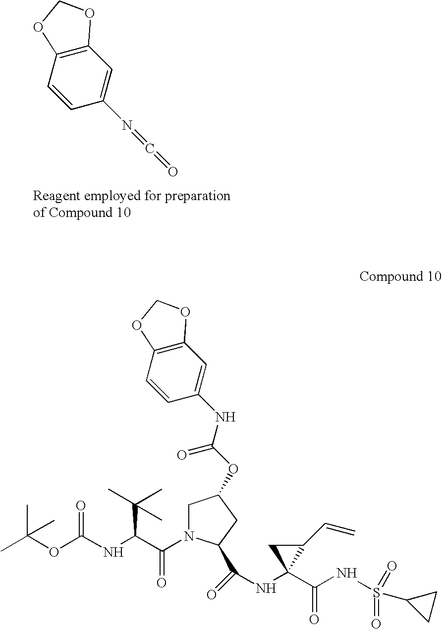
C12=C(C=CC(N=C=O)=C1)OCO2.CC(OC(NC(C(N1CC(OC(=O)NC2=CC3=C(C=C2)OCO3)CC1C(=O)NC1(C(NS(=O)(=O)C2CC2)=O)C(C=C)C1)=O)C(C)(C)C)=O)(C)C
